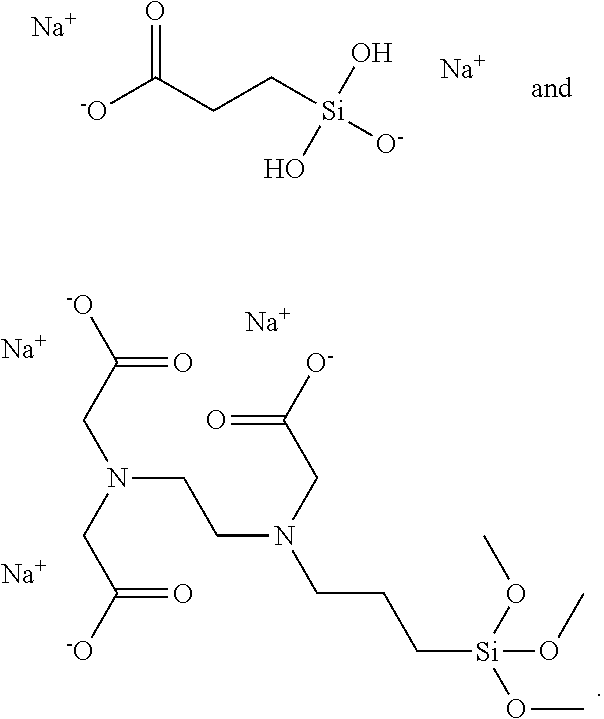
[Na].[-O]C(CN(CC([-O])=O)CCN(CCC[Si](OC)(OC)OC)CC([O-])=O)=O.[Na].[Na].[-O]C(CC[Si]([O-])(O)O)=O.[Na].[Na]
